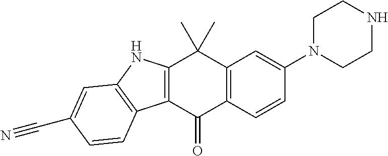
C12=C(C(=O)C3=C(C1(C)C)C=C(N1CCNCC1)C=C3)C1=C(N2)C=C(C#N)C=C1
